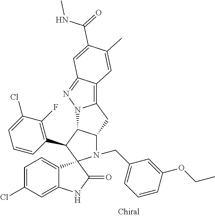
C1=C(Cl)C=C2C(=C1)C1(C(=O)N2)N(CC2=CC=CC(OCC)=C2)C2C(C1C1=C(F)C(Cl)=CC=C1)N1C(=C3C(=N1)C=C(C(=O)NC)C(C)=C3)C2
